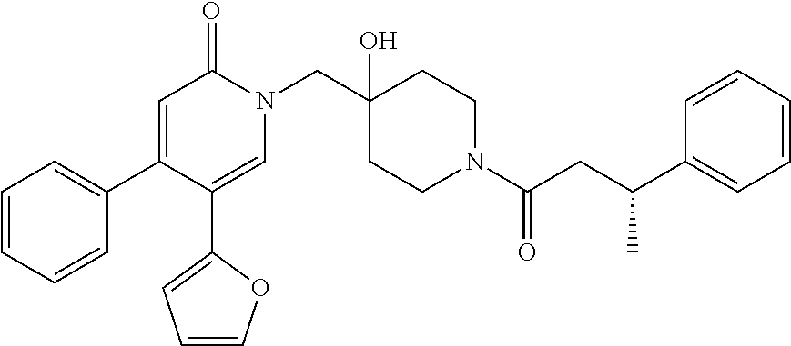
C1=CC=CC(C2=CC(=O)N(CC3(O)CCN(C(CC(C4=CC=CC=C4)C)=O)CC3)C=C2C2=CC=CO2)=C1
